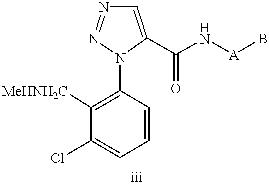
C1=CC(N2C(C(N[A]B)=O)=CN=N2)=C([MeHNH2C])C(Cl)=C1
